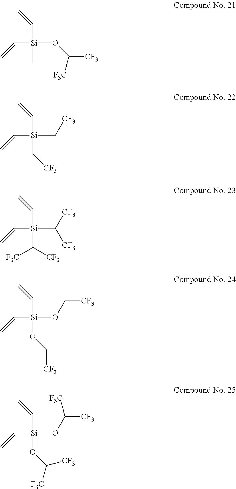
C([Si](OC([CF3])[F3C])(C=C)C)=C.C([Si](C[CF3])(C=C)C[CF3])=C.C([Si](C([CF3])[CF3])(C=C)C([CF3])[F3C])=C.C([Si](OC[CF3])(C=C)OC[CF3])=C.C([Si](OC([CF3])[F3C])(C=C)OC([F3C])[CF3])=C
